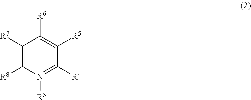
C1([R7])=C([R8])N([R3])=C([R4])C([R5])=C1[R6]
